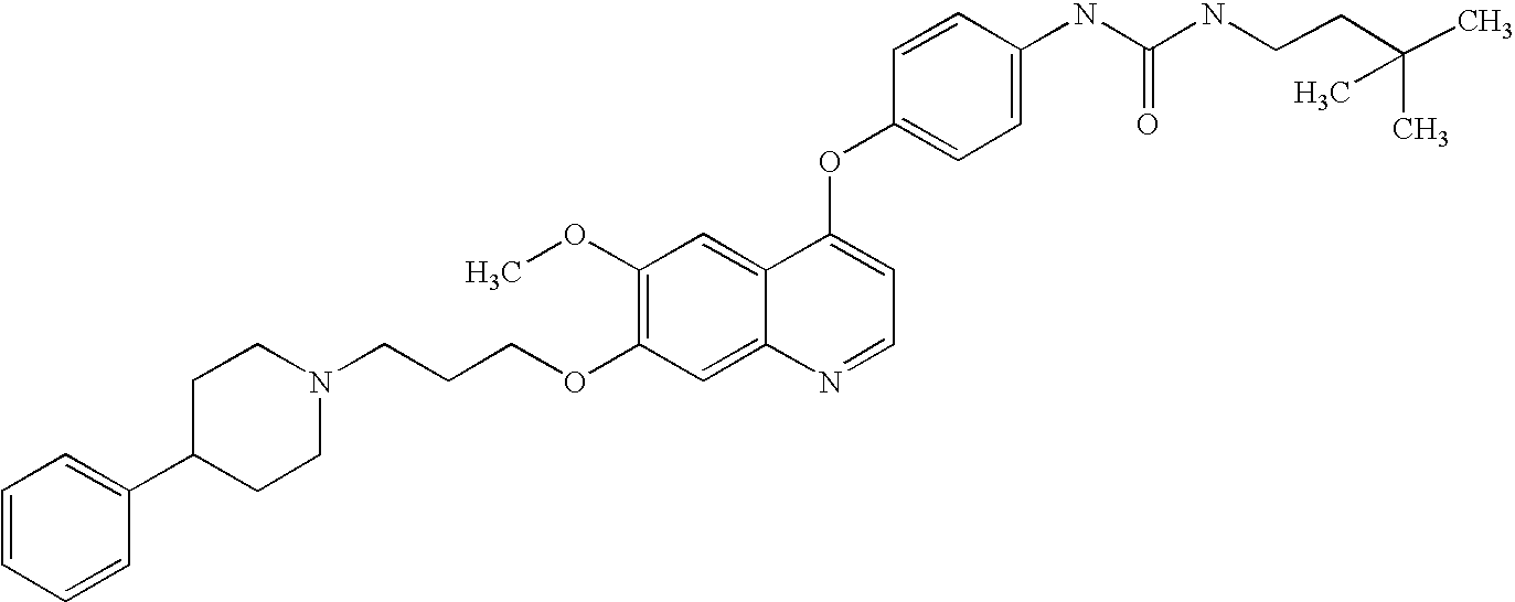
C1=CC(OC2=CC=NC3=CC(OCCCN4CCC(C5=CC=CC=C5)CC4)=C(OC)C=C23)=CC=C1NC(=O)NCCC(C)(C)C
